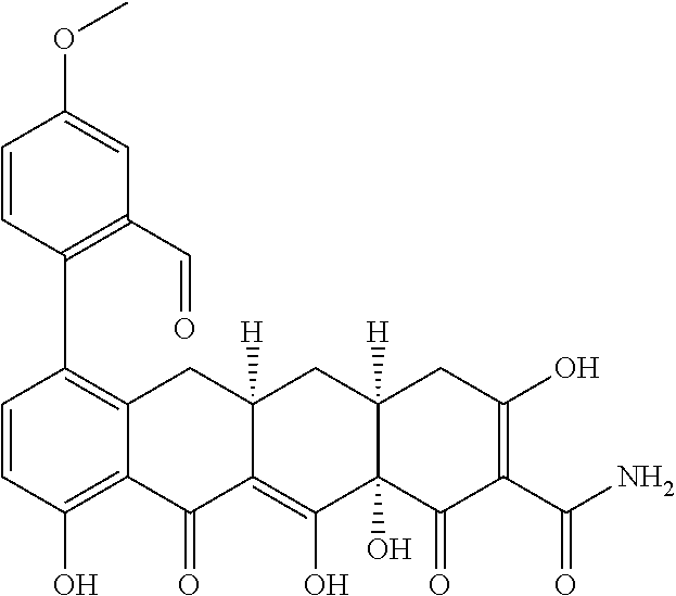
C1=CC(O)=C2C(=C1C1=C(C=O)C=C(OC)C=C1)CC1([H])C(=C(O)C3(O)C([H])(C1)CC(O)=C(C(N)=O)C3=O)C2=O
